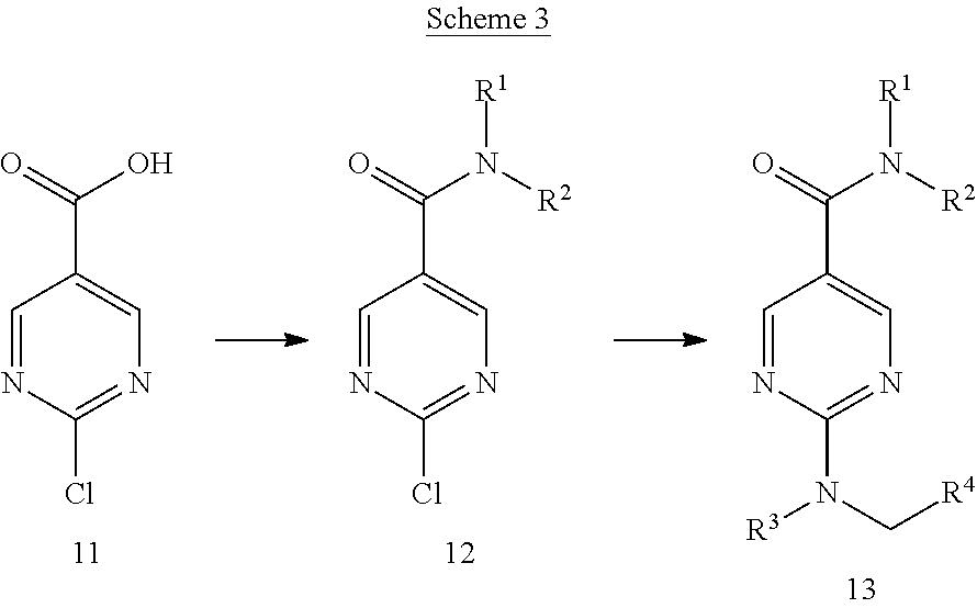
C1=NC(Cl)=NC=C1C(=O)O.C1=NC(Cl)=NC=C1C(=O)N([R2])[R1].C1=NC(N([R3])C[R4])=NC=C1C(=O)N([R2])[R1]
